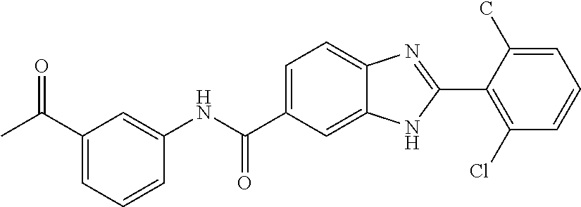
C1(NC(C2=CC=C3C(=C2)NC(C2=C(Cl)C=CC=C2C)=N3)=O)=CC(C(C)=O)=CC=C1
